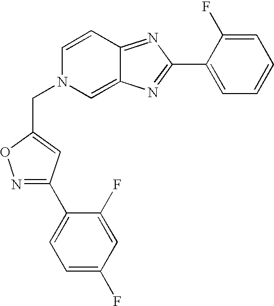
N1=C(C2=CC=C(F)C=C2F)C=C(CN2C=C3C(=NC(C4=CC=CC=C4F)=N3)C=C2)O1
